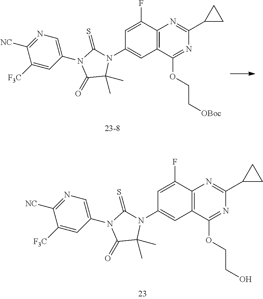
C12=C(C(OCC[OBoc])=NC(C3CC3)=N1)C=C(N1C(=S)N(C3=CN=C([NC])C([F3C])=C3)C(=O)C1(C)C)C=C2F.C12=C(C(OCCO)=NC(C3CC3)=N1)C=C(N1C(=S)N(C3=CN=C([NC])C([F3C])=C3)C(=O)C1(C)C)C=C2F
